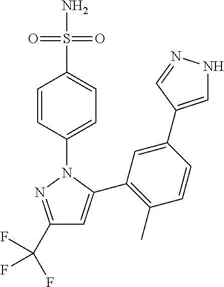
C1(C(F)(F)F)=NN(C2=CC=C(S(N)(=O)=O)C=C2)C(C2=C(C)C=CC(C3=CNN=C3)=C2)=C1
